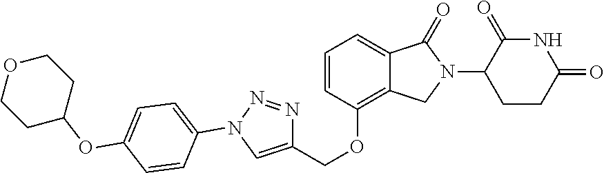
C1=CC(N2N=NC(COC3=C4C(=CC=C3)C(=O)N(C3C(=O)NC(=O)CC3)C4)=C2)=CC=C1OC1CCOCC1
